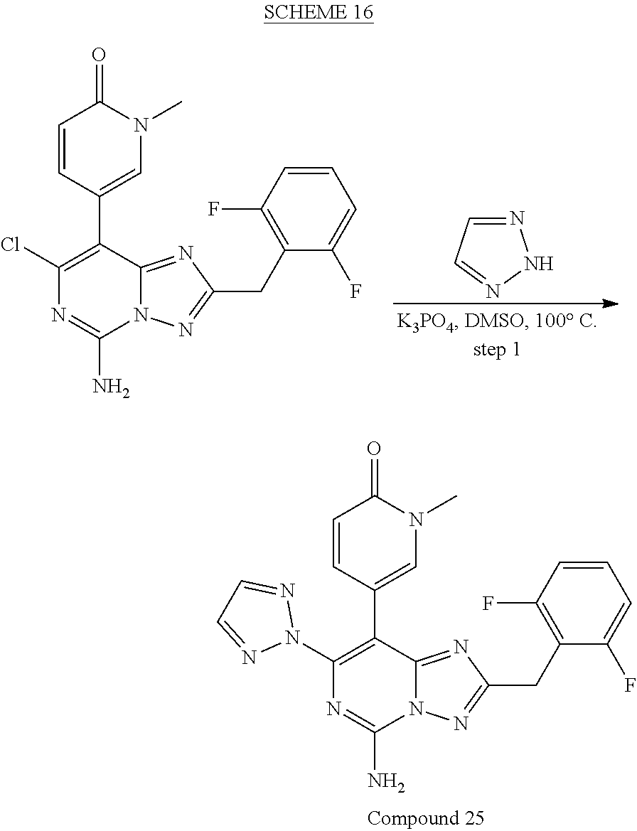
C1(F)=C(CC2=NN3C(=N2)C(C2=CN(C)C(=O)C=C2)=C(N2N=CC=N2)N=C3N)C(F)=CC=C1.N1=CC=NN1.C1(F)=CC=CC(F)=C1CC1=NN2C(=N1)C(C1=CN(C)C(=O)C=C1)=C(Cl)N=C2N
